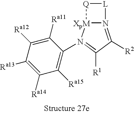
N12=C([R2])C([R1])=N(C3=C([Ra15])C([Ra14])=C([Ra13])C([Ra12])=C3[Ra11])[XpM]1[Q][L]2
